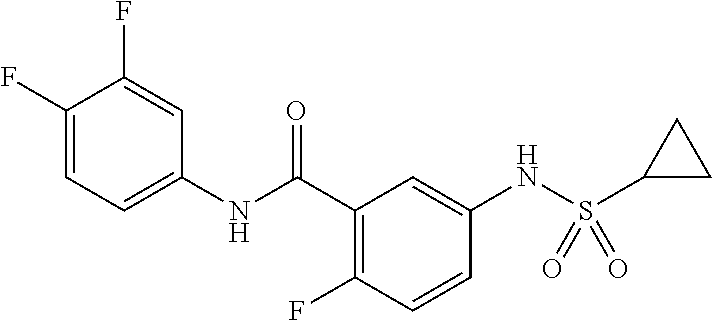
C1(NC(C2=C(F)C=CC(NS(C3CC3)(=O)=O)=C2)=O)=CC=C(F)C(F)=C1
